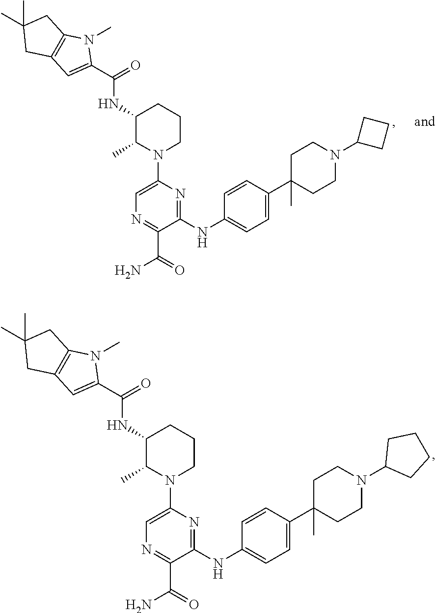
C1(NC2=CC=C(C3(C)CCN(C4CCC4)CC3)C=C2)=NC(N2CCCC(NC(=O)C3=CC4=C(N3C)CC(C)(C)C4)C2C)=CN=C1C(=O)N.C1(NC2=CC=C(C3(C)CCN(C4CCCC4)CC3)C=C2)=NC(N2CCCC(NC(=O)C3=CC4=C(N3C)CC(C)(C)C4)C2C)=CN=C1C(=O)N
